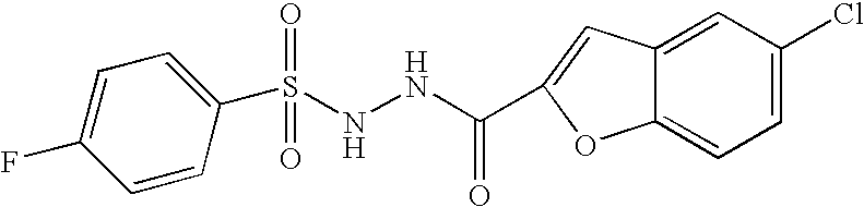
C1(S(NNC(C2=CC3=CC(Cl)=CC=C3O2)=O)(=O)=O)=CC=C(F)C=C1
